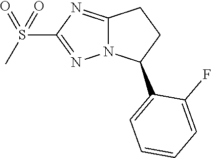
C1=C(C2CCC3=NC(S(=O)(=O)C)=NN23)C(F)=CC=C1
